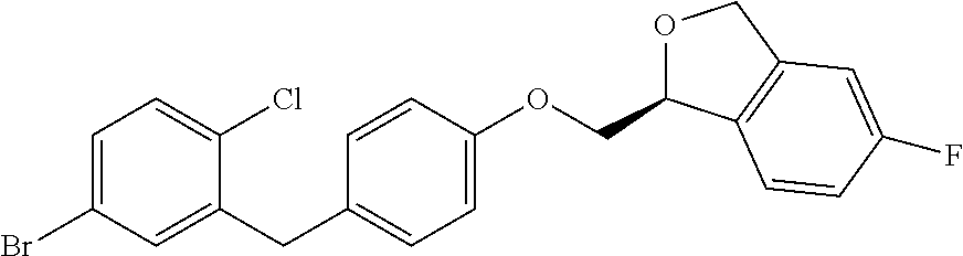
C1(Br)=CC=C(Cl)C(CC2=CC=C(OCC3OCC4=C3C=CC(F)=C4)C=C2)=C1
